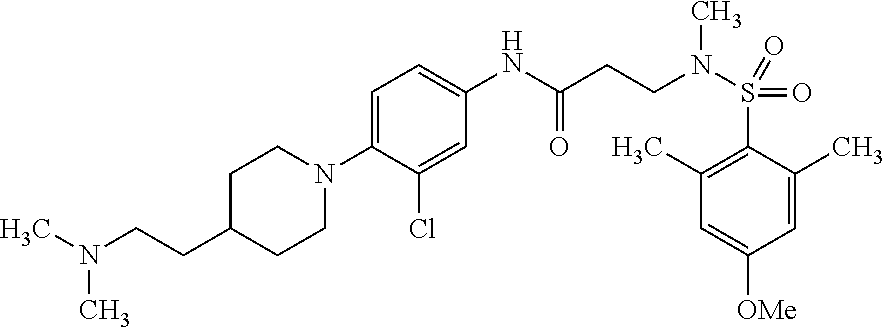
C1=C(N2CCC(CCN(C)C)CC2)C(Cl)=CC(NC(CCN(S(=O)(C2=C(C)C=C([OMe])C=C2C)=O)C)=O)=C1
